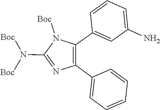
N1=C(N([Boc])[Boc])N([Boc])C(C2=CC(N)=CC=C2)=C1C1=CC=CC=C1
